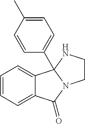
C12=CC=CC=C1C1(C3=CC=C(C)C=C3)N(C2=O)CCN1
